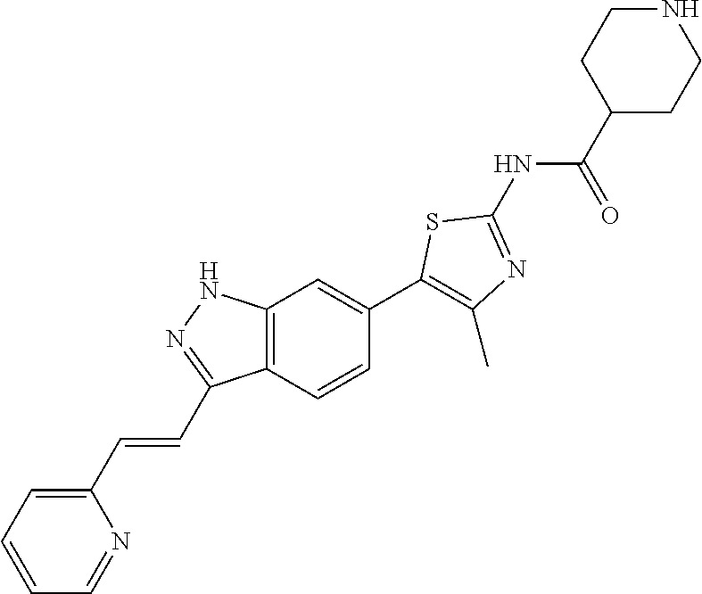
C1(C=CC2=NNC3=C2C=CC(C2=C(C)N=C(NC(C4CCNCC4)=O)S2)=C3)=CC=CC=N1
